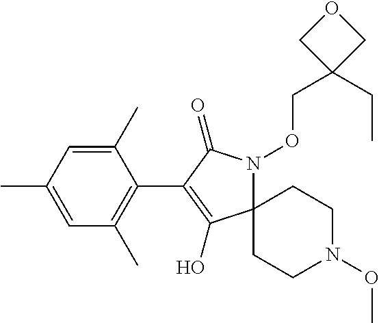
C1(C)=CC(C)=CC(C)=C1C1=C(O)C2(N(OCC3(CC)COC3)C1=O)CCN(OC)CC2
